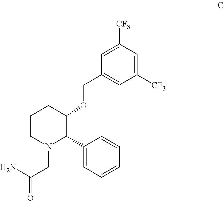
C1CN(CC(=O)N)C(C2=CC=CC=C2)C(OCC2=CC([CF3])=CC([CF3])=C2)C1
